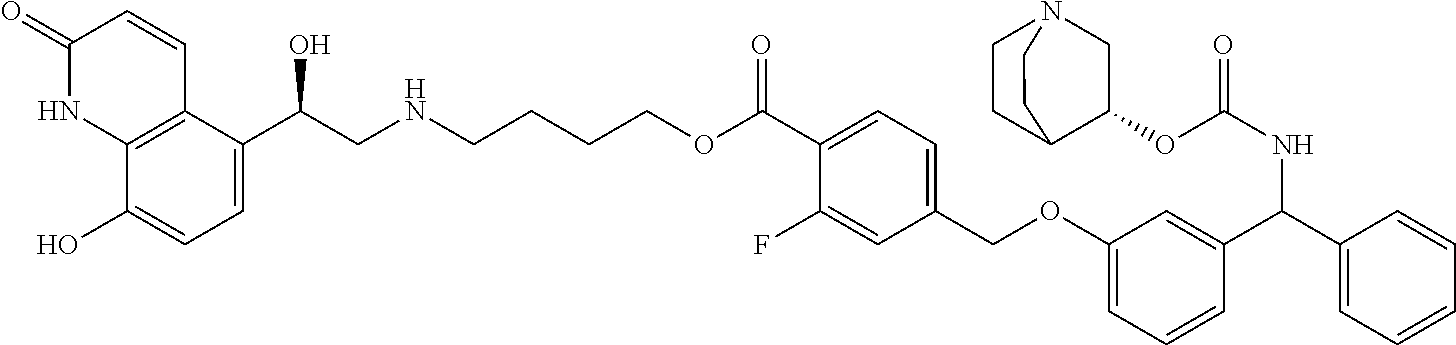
C1(=O)NC2=C(C=C1)C(C(CNCCCCOC(C1=CC=C(COC3=CC=CC(C(C4=CC=CC=C4)NC(=O)OC4CN5CCC4CC5)=C3)C=C1F)=O)O)=CC=C2O
